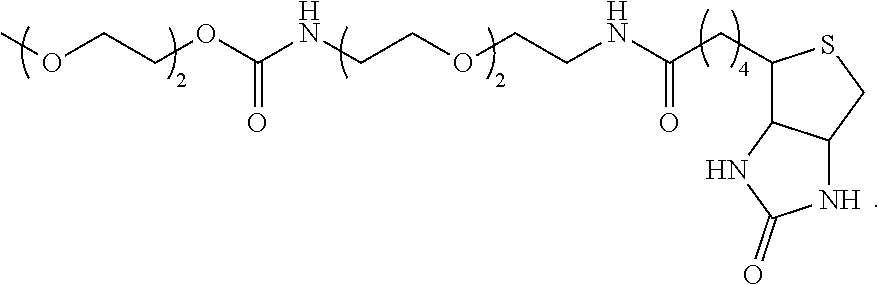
COCCOC(NCCOCCNC(CC1C2C(CS1)NC(=O)N2)=O)=O
